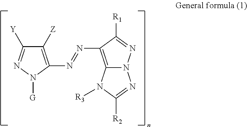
C1([Z])=C(N=NC2=C3N(N=C2[R1])N=C([R2])N3[R3])N([G])N=C1[Y]
